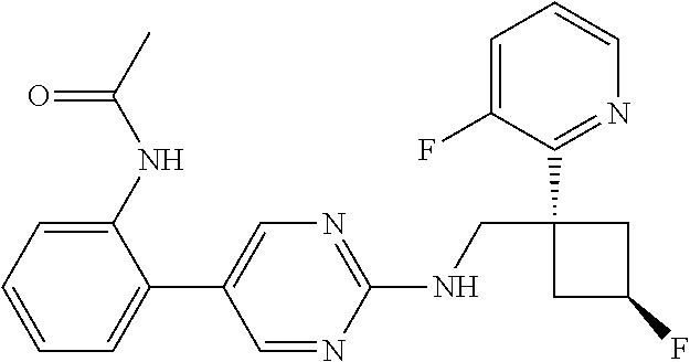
C1=NC(NCC2(C3=NC=CC=C3F)CC(F)C2)=NC=C1C1=CC=CC=C1NC(C)=O
